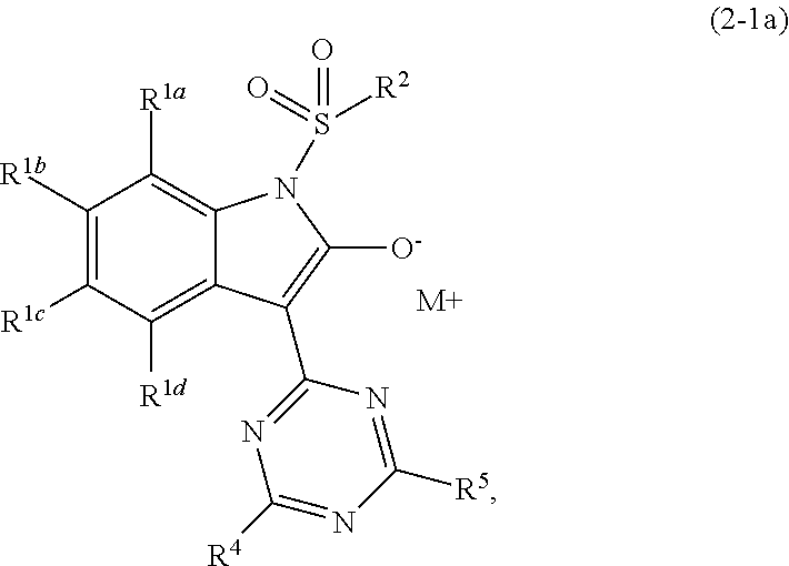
[M+].C1([R1a])=C2C(=C([R1d])C([R1c])=C1[R1b])C(C1=NC([R4])=NC([R5])=N1)=C([O-])N2S([R2])(=O)=O
